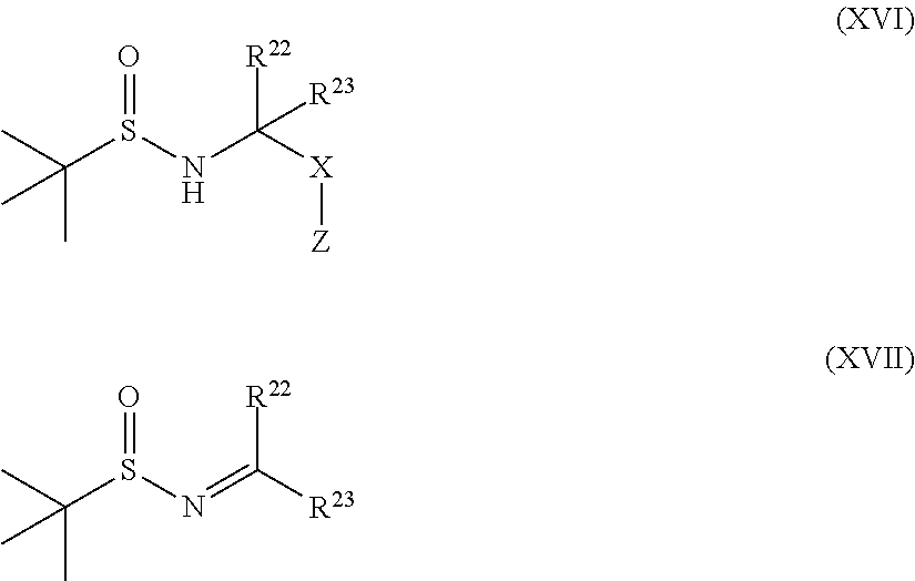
CC(S(NC([X][Z])([R22])[R23])=O)(C)C.CC(S(N=C([R22])[R23])=O)(C)C
